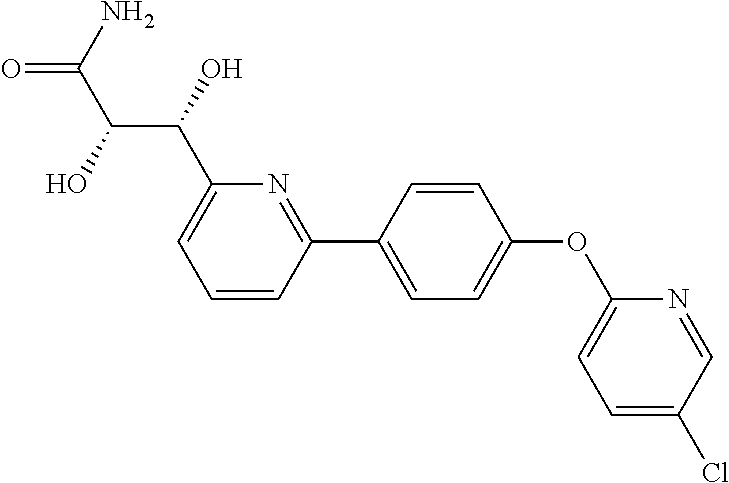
C1=CC(C2=CC=C(OC3=CC=C(Cl)C=N3)C=C2)=NC(C(C(C(=O)N)O)O)=C1
